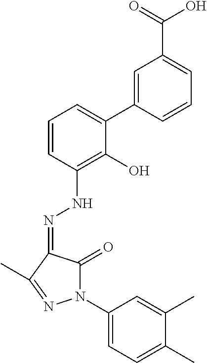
O=C(O)C1=CC=CC(C2=CC=CC(NN=C3C(=O)N(C4=CC=C(C)C(C)=C4)N=C3C)=C2O)=C1
